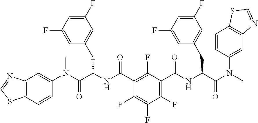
C12=C(C=CC(N(C(C(NC(C3=C(F)C(C(NC(CC4=CC(F)=CC(F)=C4)C(=O)N(C4=CC5=C(C=C4)SC=N5)C)=O)=C(F)C(F)=C3F)=O)CC3=CC(F)=CC(F)=C3)=O)C)=C1)SC=N2
